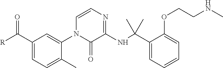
C1(C([R])=O)=CC=C(C)C(N2C(=O)C(NC(C3=CC=CC=C3OCCNC)(C)C)=NC=C2)=C1
